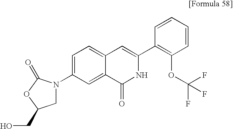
C1(OC(F)(F)F)=C(C2=CC3=CC=C(N4CC(CO)OC4=O)C=C3C(=O)N2)C=CC=C1
